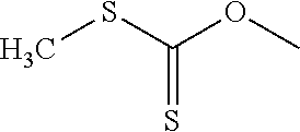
CSC(OC)=S
